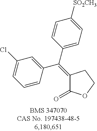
C1(=C(C2=CC=C([SO2CH3])C=C2)C2=CC(Cl)=CC=C2)C(=O)OCC1
